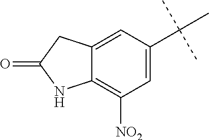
C12=CC(C(C)(C)C)=CC([NO2])=C1NC(=O)C2
